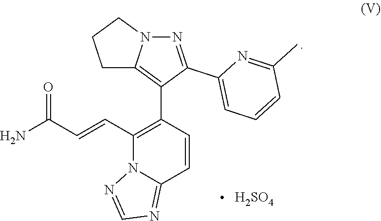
C1(C=CC(N)=O)=C(C2=C3N(N=C2C2=CC=CC(C)=N2)CCC3)C=CC2=NC=NN12.[H2SO4]
